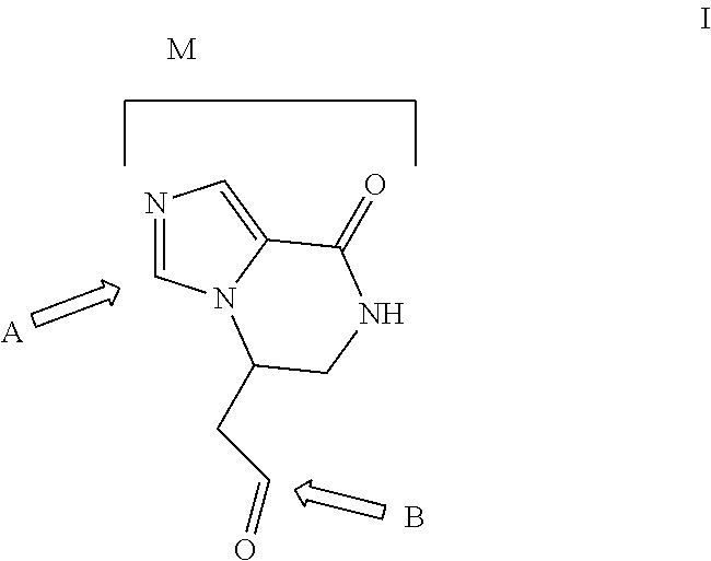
N1=CN2C(=C1)C(=O)NCC2CC=O.[A].[M].B
